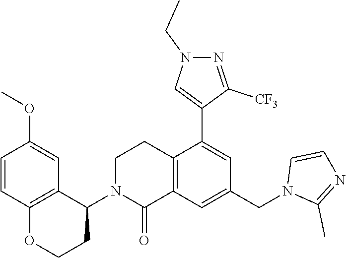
C1=CC2=C(C=C1OC)C(N1CCC3=C(C1=O)C=C(CN1C(C)=NC=C1)C=C3C1=CN(CC)N=C1[CF3])CCO2
